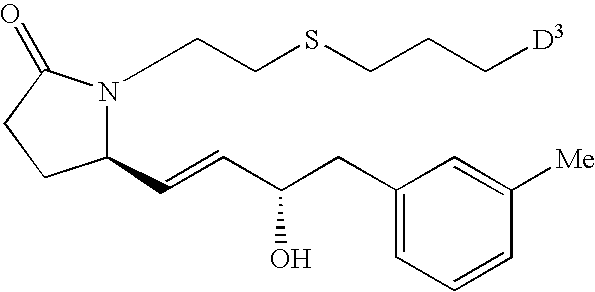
C(SCCN1C(C=CC(CC2=CC=CC([Me])=C2)O)CCC1=O)CC[D3]
